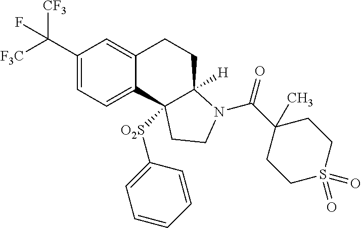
C1(C([F3C])([CF3])F)=CC=C2C(=C1)CCC1([H])C2([O2S]C2=CC=CC=C2)CCN1C(C1(C)CCS(=O)(=O)CC1)=O
